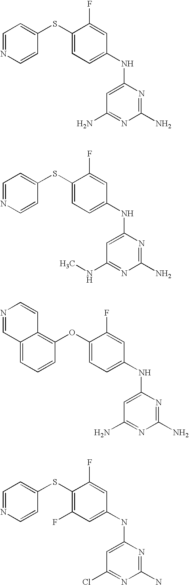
C1(SC2=CC=NC=C2)=CC=C(NC2=CC(N)=NC(N)=N2)C=C1F.C1(SC2=CC=NC=C2)=CC=C(NC2=CC(NC)=NC(N)=N2)C=C1F.C1(OC2=C3C(=CC=C2)C=NC=C3)=CC=C(NC2=CC(N)=NC(N)=N2)C=C1F.C1(SC2=CC=NC=C2)=C(F)C=C(NC2=CC(Cl)=NC(N)=N2)C=C1F
